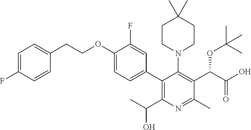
C1CN(C2=C(C(C(O)=O)OC(C)(C)C)C(C)=NC(C(C)O)=C2C2=CC=C(OCCC3=CC=C(F)C=C3)C(F)=C2)CCC1(C)C
